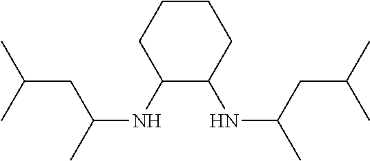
C1(NC(C)CC(C)C)C(NC(C)CC(C)C)CCCC1
